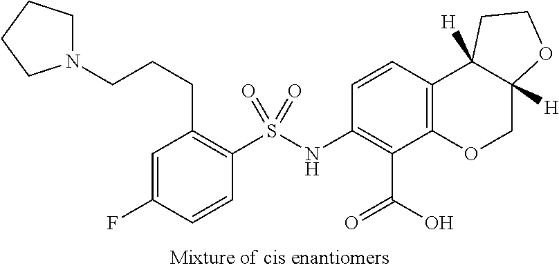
C1(NS(C2=C(CCCN3CCCC3)C=C(F)C=C2)(=O)=O)=C(C(=O)O)C2=C(C=C1)C1([H])C([H])(CO2)OCC1
